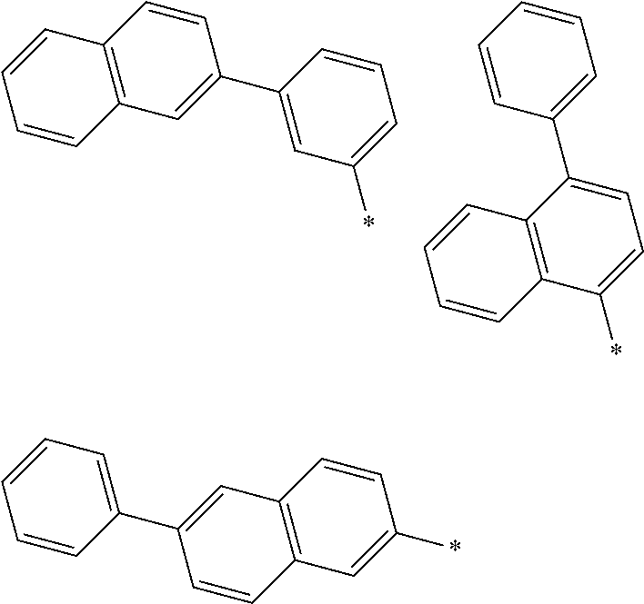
C1=CC=CC(C2=CC=C(*)C3=C2C=CC=C3)=C1.C1=CC2=C(C=C1C1=CC(*)=CC=C1)C=CC=C2.C1=CC2=C(C=C1*)C=CC(C1=CC=CC=C1)=C2
